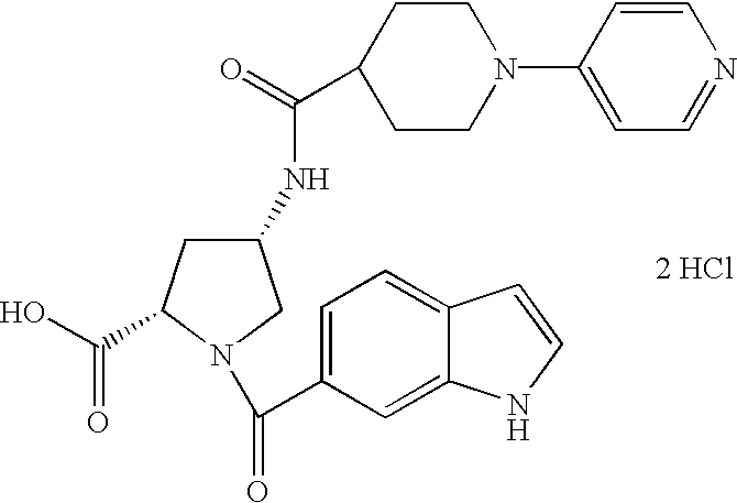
C1(C(NC2CC(C(O)=O)N(C(C3=CC=C4C(=C3)NC=C4)=O)C2)=O)CCN(C2=CC=NC=C2)CC1.[2 HCl]
